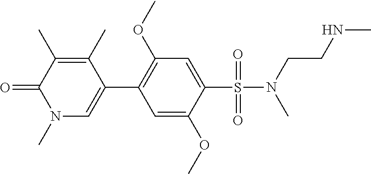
C1(C)=C(C)C(C2=C(OC)C=C(S(=O)(N(CCNC)C)=O)C(OC)=C2)=CN(C)C1=O
